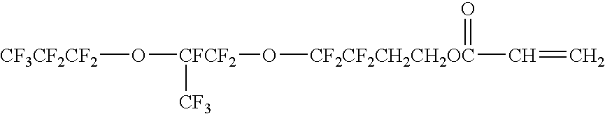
[CF3CF2CF2]O[CFCF2](O[CF2CF2CH2CH2OC](=O)C=C)[CF3]
